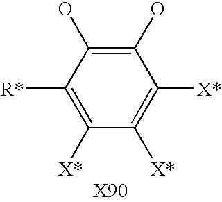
C1([X*])=C([X*])C(O)=C(O)C([R*])=C1[X*]
